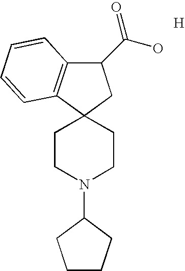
C1(C(O)=O)C2=C(C3(C1)CCN(C1CCCC1)CC3)C=CC=C2.[H]
